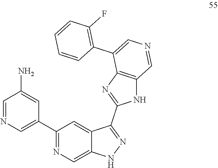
C1=NC=C(C2=NC=C3C(=C2)C(C2=NC4=C(N2)C=NC=C4C2=C(F)C=CC=C2)=NN3)C=C1N
